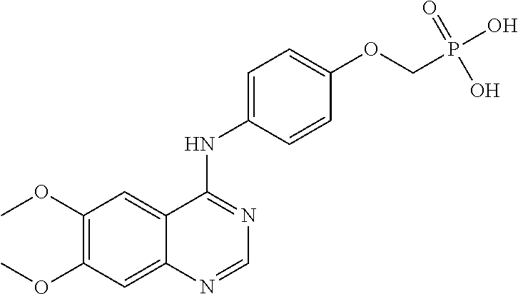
C1(OC)=C(OC)C=C2C(=C1)C(NC1=CC=C(OCP(O)(O)=O)C=C1)=NC=N2
